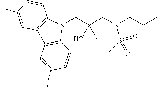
N1(CC(CN(CCC)S(C)(=O)=O)(O)C)C2=C(C3=C1C=CC(F)=C3)C=C(F)C=C2
